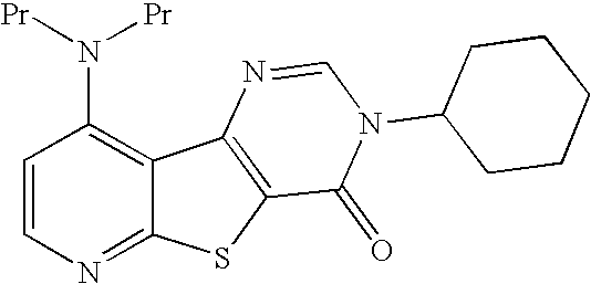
C1(N([Pr])[Pr])=C2C(=NC=C1)SC1=C2N=CN(C2CCCCC2)C1=O
